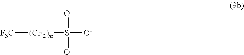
[F3C][(CF2)m]S([O-])(=O)=O
